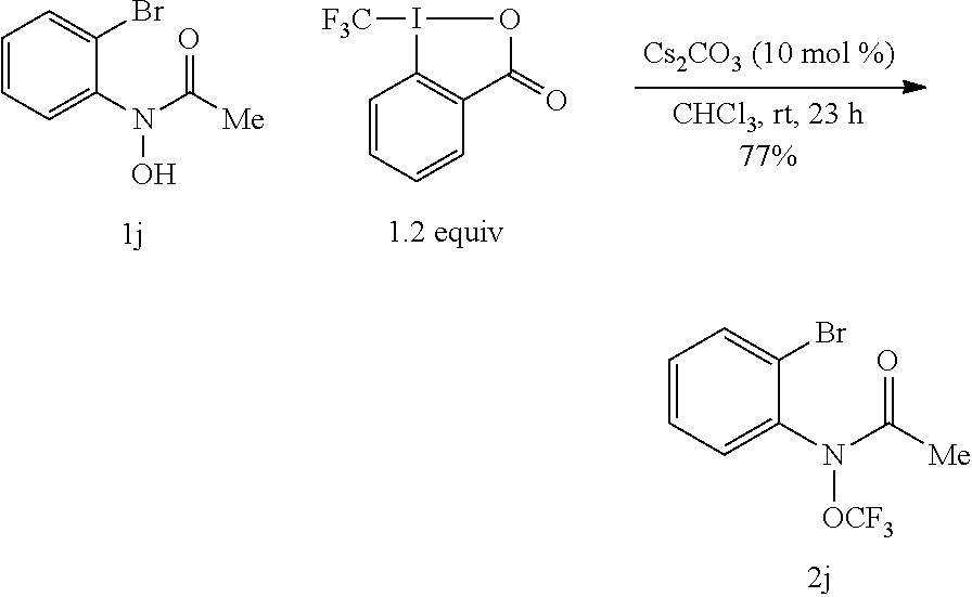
C1=C(N([OCF3])C([Me])=O)C(Br)=CC=C1.C1=CC=CC2=C1I([F3C])OC2=O.C1=C(N(O)C([Me])=O)C(Br)=CC=C1
